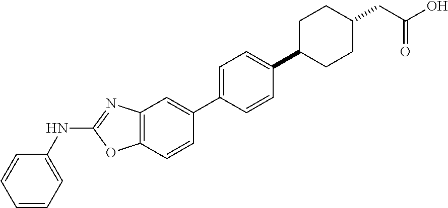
C12=C(C=C(C3=CC=C(C4CCC(CC(O)=O)CC4)C=C3)C=C1)N=C(NC1=CC=CC=C1)O2
